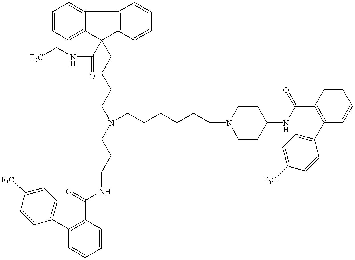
C1=CC=C2C(=C1)C1=C(C2(C(NC[F3C])=O)CCCCN(CCCNC(C2=C(C3=CC=C([F3C])C=C3)C=CC=C2)=O)CCCCCCN2CCC(NC(C3=C(C4=CC=C([F3C])C=C4)C=CC=C3)=O)CC2)C=CC=C1
